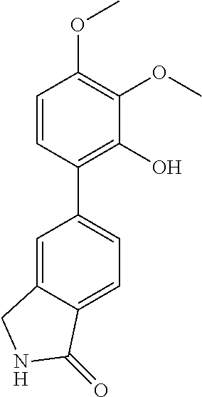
C1=CC(C2=CC=C3C(=C2)CNC3=O)=C(O)C(OC)=C1OC
